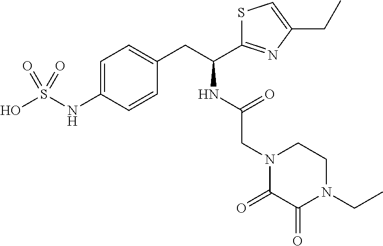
C1=C(NS(O)(=O)=O)C=CC(CC(NC(=O)CN2CCN(CC)C(=O)C2=O)C2=NC(CC)=CS2)=C1
